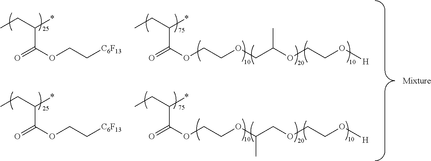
O=C(OCCOC(COCCO[H])C)C(CC)*.O=C(OCCOCC(OCCO[H])C)C(CC)*.O=C(OCC[C6F13])C(CC)*.O=C(OCC[C6F13])C(CC)*
